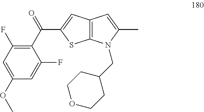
C1=C(OC)C=C(F)C(C(=O)C2=CC3=C(S2)N(CC2CCOCC2)C(C)=C3)=C1F
